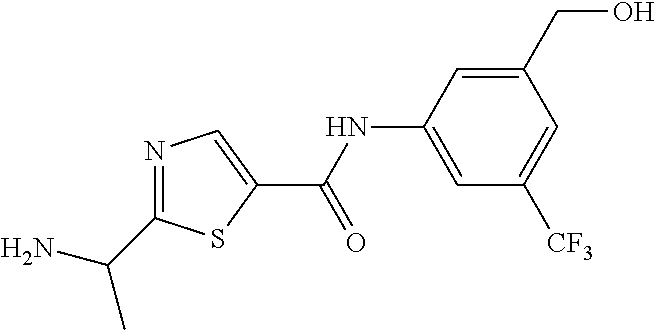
C1(CO)=CC(NC(C2=CN=C(C(C)N)S2)=O)=CC([CF3])=C1
